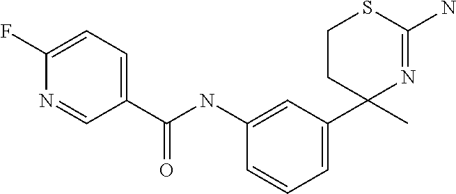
C1CC(C2=CC=CC(NC(C3=CC=C(F)N=C3)=O)=C2)(C)N=C(N)S1
